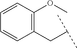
C1=CC=CC(OC)=C1CC(C)C
